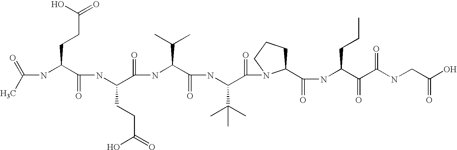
CC(=O)NC(C(NC(C(NC(C(NC(C(=O)N1C(C(NC(C(C(NCC(O)=O)=O)=O)CCC)=O)CCC1)C(C)(C)C)=O)C(C)C)=O)CCC(O)=O)=O)CCC(=O)O
